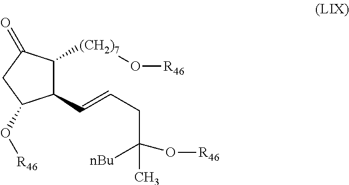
C1(C=CCC([nBu])(O[R46])C)C([(CH2)7]O[R46])C(=O)CC1O[R46]
